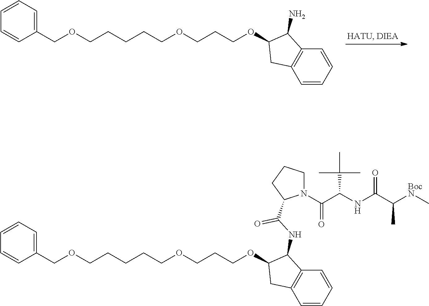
C1(COCCCCCOCCCOC2C(N)C3=C(C=CC=C3)C2)=CC=CC=C1.C1(COCCCCCOCCCOC2C(NC(C3N(C(C(NC(C([BocN]C)C)=O)C(C)(C)C)=O)CCC3)=O)C3=C(C=CC=C3)C2)=CC=CC=C1
